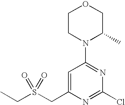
C(S(CC1=CC(N2C(C)COCC2)=NC(Cl)=N1)(=O)=O)C
